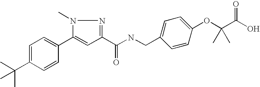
C(C1=CC=C(C2=CC(C(NCC3=CC=C(OC(C(O)=O)(C)C)C=C3)=O)=NN2C)C=C1)(C)(C)C
